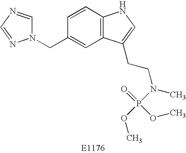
N1(CC2=CC3=C(C=C2)NC=C3CCN(C)P(OC)(=O)OC)C=NC=N1
